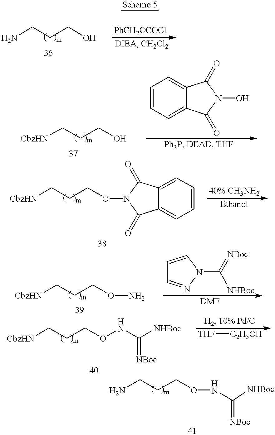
NCCCO.[CbzHN]CCCO.C1=CC=C2C(=C1)C(=O)N(O)C2=O.[CbzHN]CCCON1C(=O)C2=CC=CC=C2C1=O.[CbzHN]CCCON.C1=CN(C(=[NBoc])[NHBoc])N=C1.[CbzHN]CCCONC([NHBoc])=[NBoc].[THF][C2H5OH].NCCCONC([NHBoc])=[NBoc]
